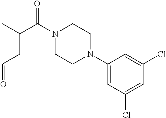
C1(N2CCN(C(C(C)CC=O)=O)CC2)=CC(Cl)=CC(Cl)=C1
